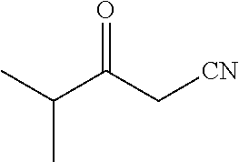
CC(C(C[CN])=O)C
